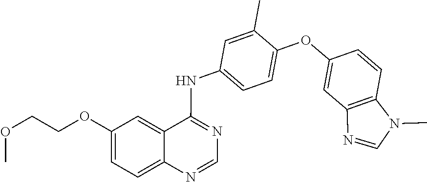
C1(OC2=CC=C(NC3=NC=NC4=CC=C(OCCOC)C=C34)C=C2C)=CC2=C(C=C1)N(C)C=N2
